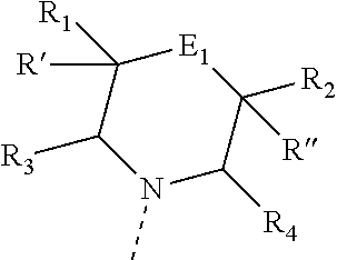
C1([R])([R1])C([R3])N(C)C([R4])C([R2])([R])[E1]1
